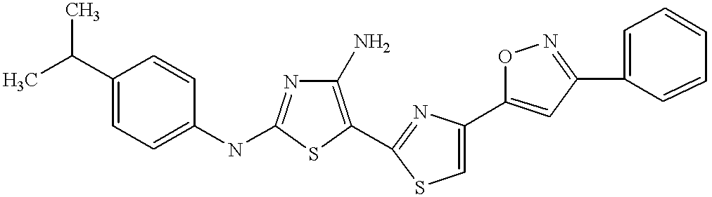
C1(N)=C(C2=NC(C3=CC(C4=CC=CC=C4)=NO3)=CS2)SC(NC2=CC=C(C(C)C)C=C2)=N1
